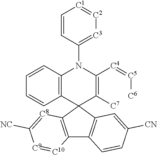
C1=CC2=C(C=C1)C1(C([C7])=C([C4]=[C5][C6])N2C2=[C3][C2]=[C1]C=C2)C2=C(C3=C1C=C([CN])C=C3)[C10]=[C9]C([NC])=[C8]2
